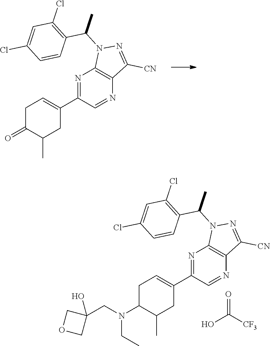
N1=C(C2=CCC(N(CC3(O)COC3)CC)C(C)C2)C=NC2=C1N(C(C)C1=C(Cl)C=C(Cl)C=C1)N=C2[CN].OC([CF3])=O.N1=C(C2=CCC(=O)C(C)C2)C=NC2=C1N(C(C)C1=C(Cl)C=C(Cl)C=C1)N=C2[CN]
